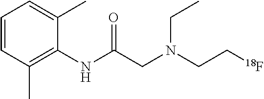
C1=CC(C)=C(NC(CN(CC[18F])CC)=O)C(C)=C1
